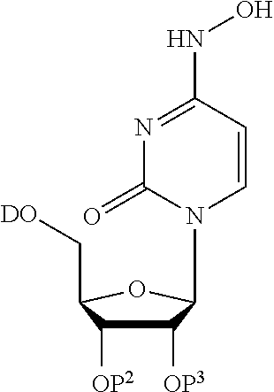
C1([OP3])C([OP2])C(C[DO])OC1N1C=CC(NO)=NC1=O
